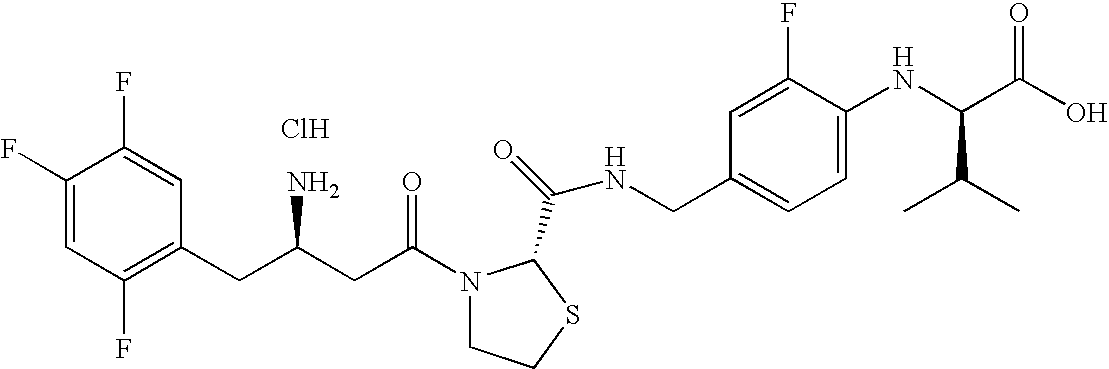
Cl.C1(F)=CC(F)=C(CC(CC(=O)N2CCSC2C(=O)NCC2=CC=C(NC(C(O)=O)C(C)C)C(F)=C2)N)C=C1F
